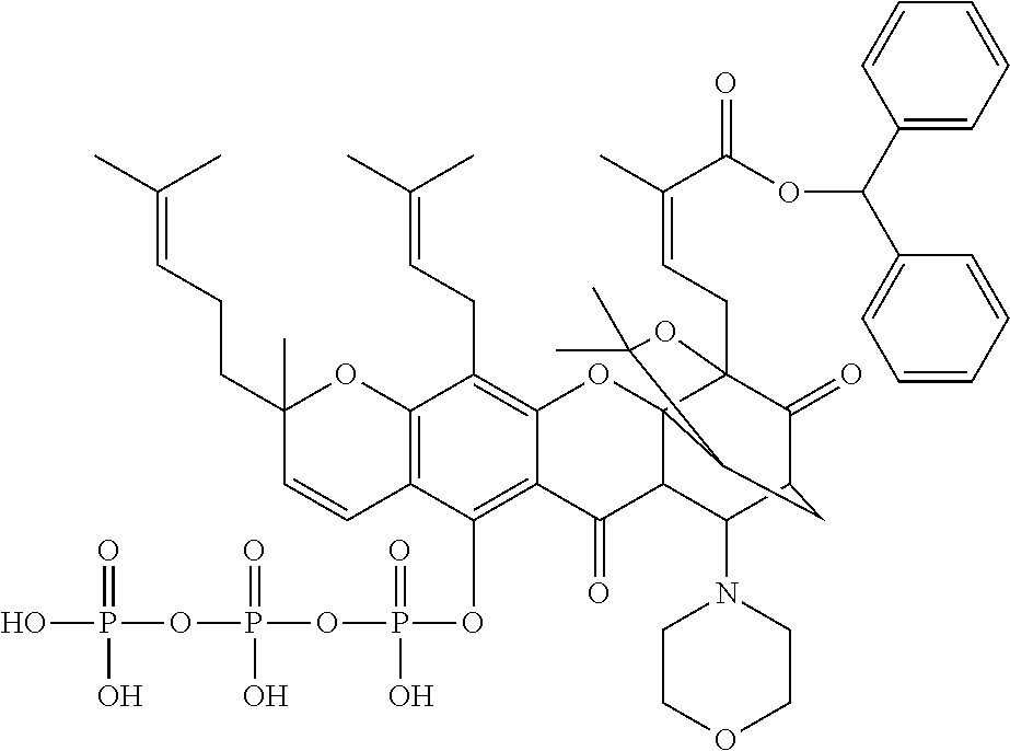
C12=C(OP(=O)(O)OP(OP(O)(=O)O)(=O)O)C3=C(C(CC=C(C)C)=C1OC14C(C2=O)C(N2CCOCC2)C2C(=O)C1(CC=C(C)C(=O)OC(C1=CC=CC=C1)C1=CC=CC=C1)OC(C)(C)C4C2)OC(C)(CCC=C(C)C)C=C3
